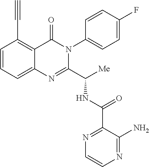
C1(C(NC(C2=NC3=CC=CC(C#C)=C3C(=O)N2C2=CC=C(F)C=C2)[Me])=O)=NC=CN=C1N
